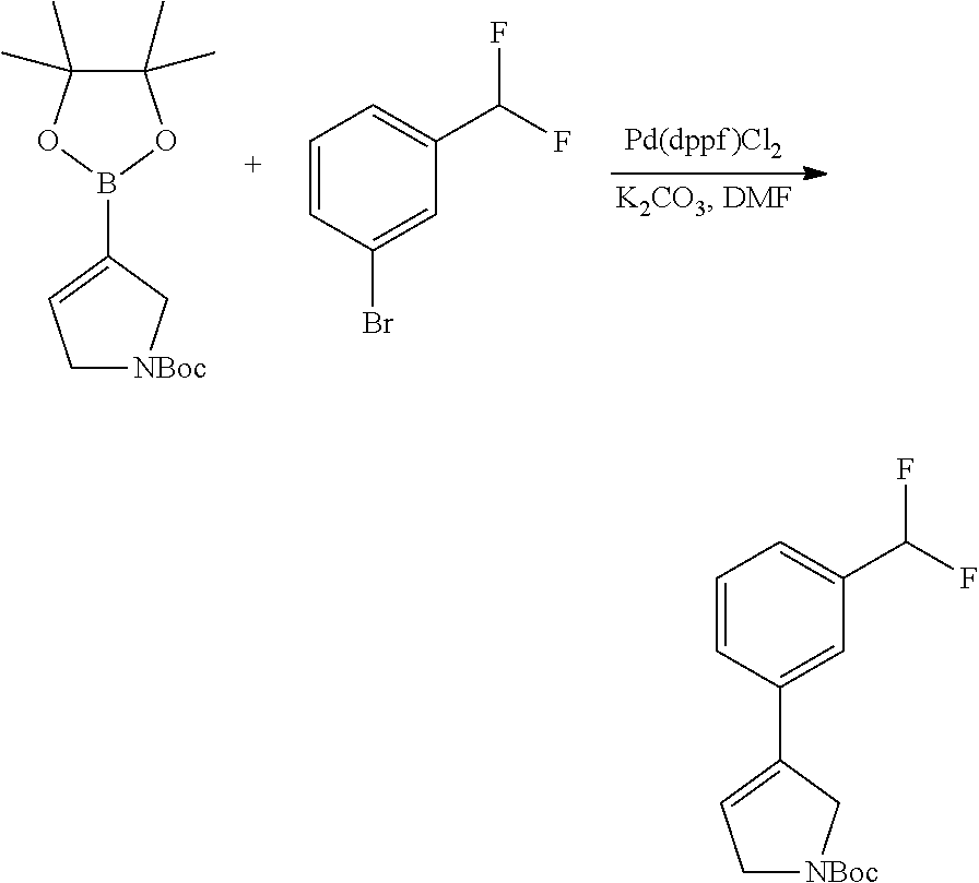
C1[NBoc]CC(B2OC(C)(C)C(C)(C)O2)=C1.C1=CC(Br)=CC(C(F)F)=C1.C1[NBoc]CC(C2=CC(C(F)F)=CC=C2)=C1
